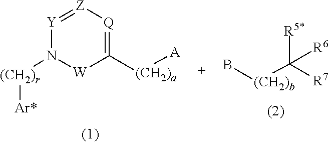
[Y]1=[Z][Q]=C([(CH2)a][A])[W]N1[(CH2)r][Ar*].B[(CH2)b]C([R7])([R5*])[R6]
